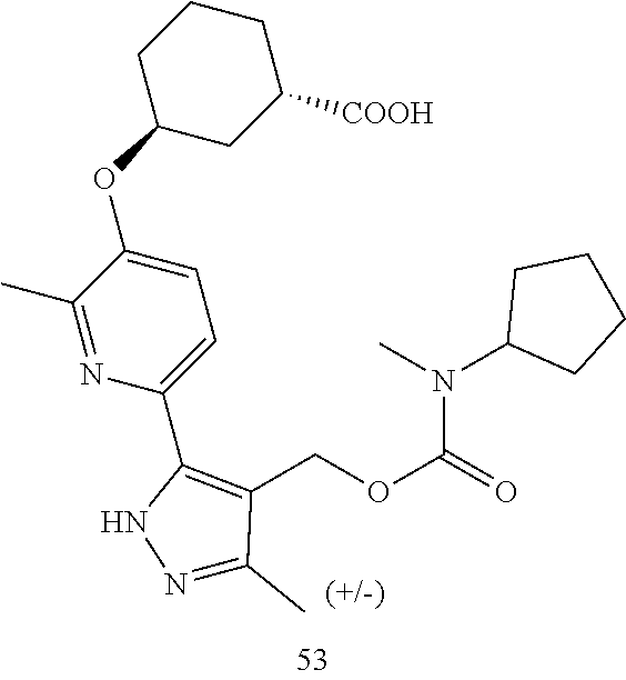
C1CCC(OC2=CC=C(C3=C(COC(=O)N(C4CCCC4)C)C(C)=NN3)N=C2C)CC1[COOH]
